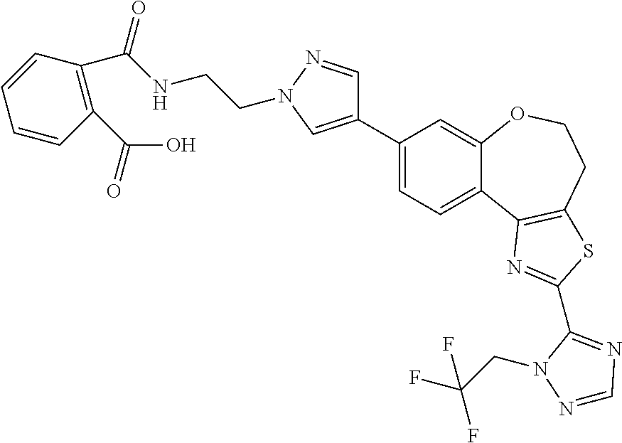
C1(C2=CN(CCNC(=O)C3=C(C(O)=O)C=CC=C3)N=C2)=CC=C2C(=C1)OCCC1=C2N=C(C2=NC=NN2CC(F)(F)F)S1
